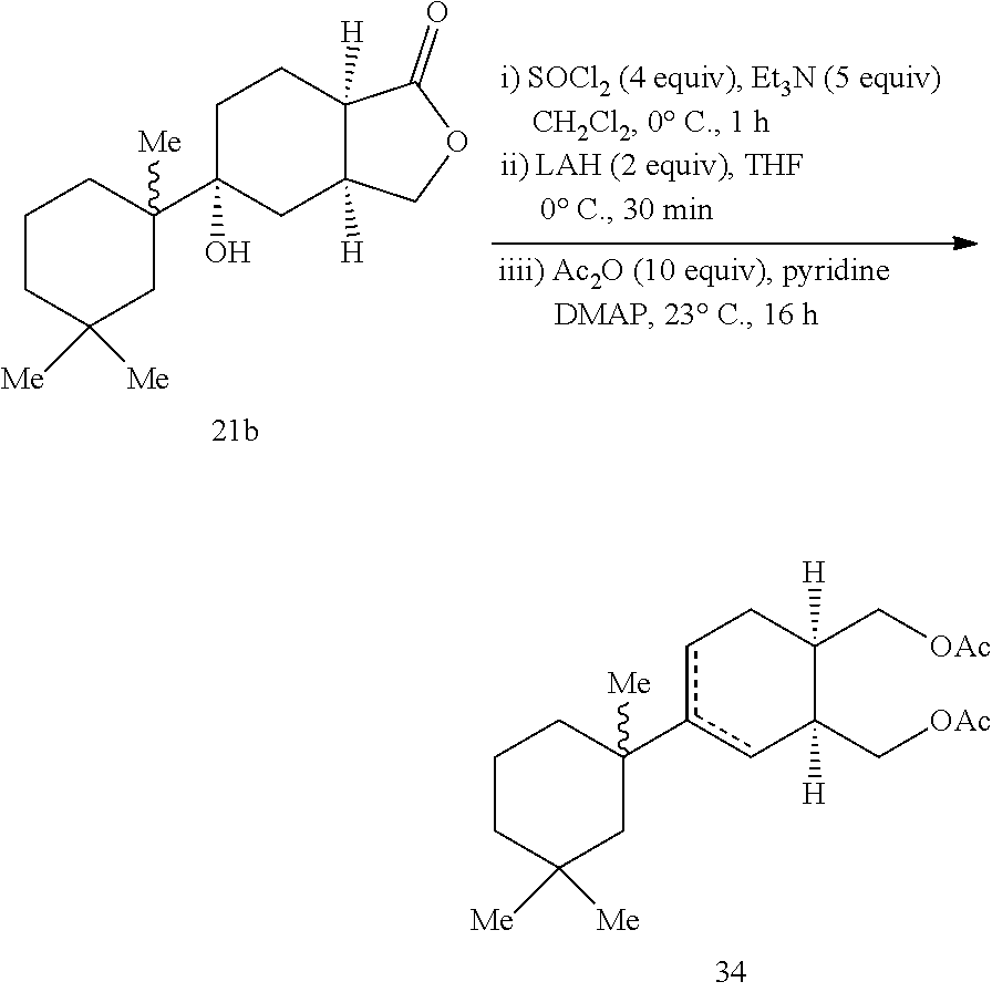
C1C(C2([Me])CC([Me])([Me])CCC2)(O)CC2([H])C([H])(C1)C(=O)OC2.c1c(C2([Me])CC([Me])([Me])CCC2)cC(C[OAc])([H])C(C[OAc])([H])C1
